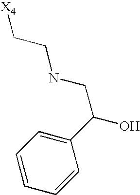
[X4]CCNCC(O)C1=CC=CC=C1
